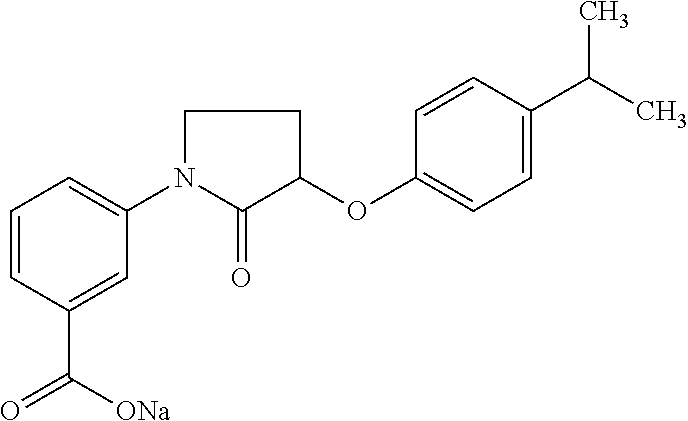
C1=CC(C([ONa])=O)=CC(N2C(=O)C(OC3=CC=C(C(C)C)C=C3)CC2)=C1
